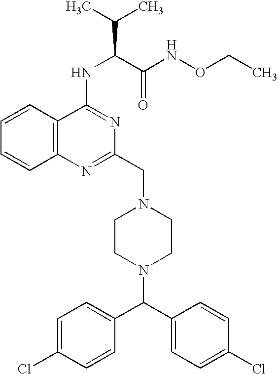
C12=C(C=CC=C1)C(NC(C(NOCC)=O)C(C)C)=NC(CN1CCN(C(C3=CC=C(Cl)C=C3)C3=CC=C(Cl)C=C3)CC1)=N2
